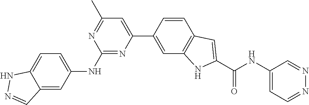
C1(C)=NC(NC2=CC=C3C(=C2)C=NN3)=NC(C2=CC3=C(C=C2)C=C(C(NC2=CC=NN=C2)=O)N3)=C1
